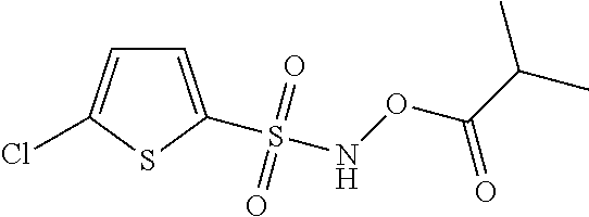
C1=C(Cl)SC(S(NOC(C(C)C)=O)(=O)=O)=C1
